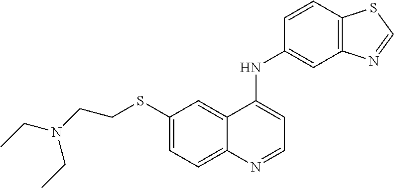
C1(SCCN(CC)CC)=CC=C2C(=C1)C(NC1=CC3=C(C=C1)SC=N3)=CC=N2
